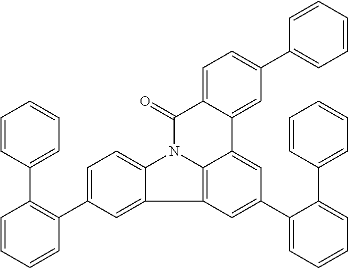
C12=C3N(C4=CC=C(C5=C(C6=CC=CC=C6)C=CC=C5)C=C14)C(=O)C1=CC=C(C4=CC=CC=C4)C=C1C3=CC(C1=CC=CC=C1C1=CC=CC=C1)=C2
